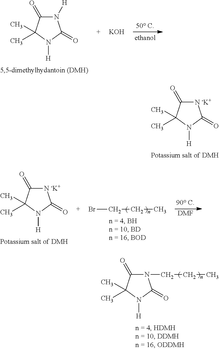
[N -K+]1C(=O)C(C)(C)N([H])C1=O.C1(=O)C(C)(C)N([H])C(=O)N1CCC.N1([H])C(=O)C(C)(C)N([H])C1=O.[KOH].[N -K+]1C(=O)C(C)(C)N([H])C1=O.BrCCC.[DMF]
